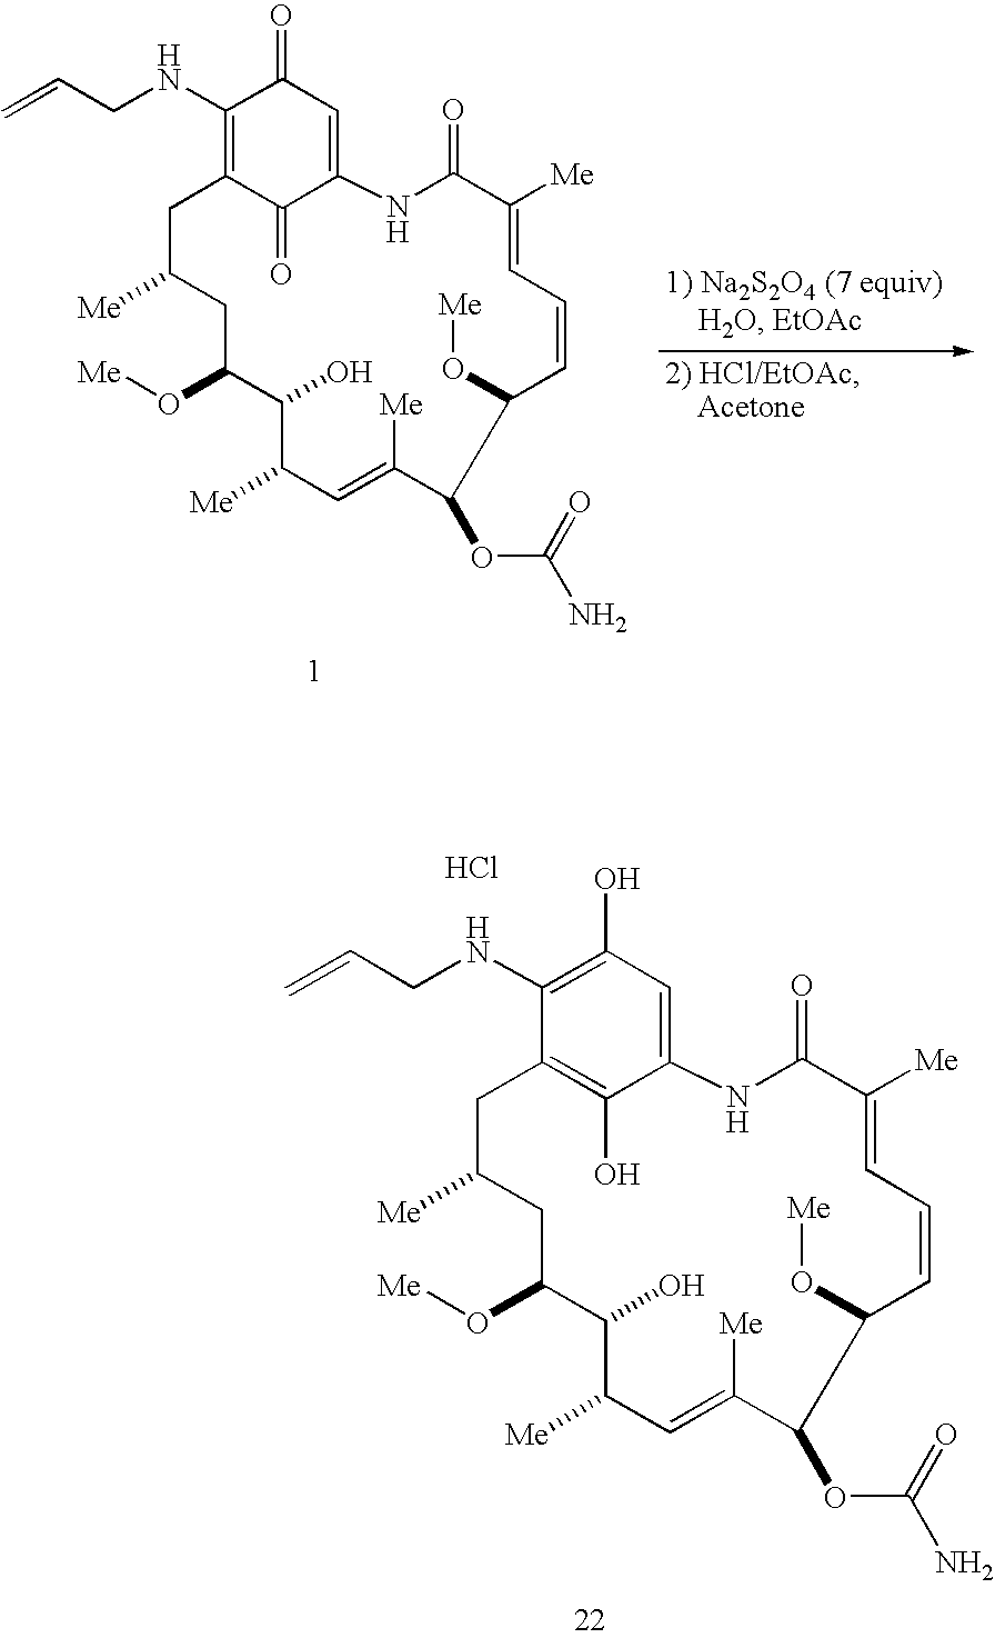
Cl.C1(NCC=C)=C(O)C=C2C(O)=C1CC([Me])CC(O[Me])C(O)C([Me])C=C([Me])C(OC(N)=O)C(O[Me])C=CC=C([Me])C(=O)N2.C1(NCC=C)=C2C(=O)C(=CC1=O)NC(=O)C([Me])=CC=CC(O[Me])C(OC(N)=O)C([Me])=CC([Me])C(O)C(O[Me])CC([Me])C2
